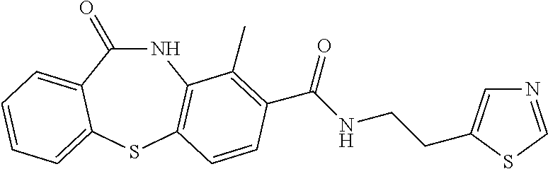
N1C(=O)C2=CC=CC=C2SC2=C1C(C)=C(C(NCCC1=CN=CS1)=O)C=C2
